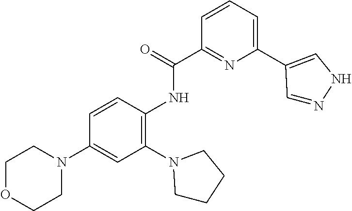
C1(C(=O)NC2=C(N3CCCC3)C=C(N3CCOCC3)C=C2)=NC(C2=CNN=C2)=CC=C1
